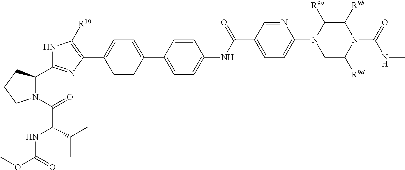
C1=CC(C2=CC=C(NC(C3=CC=C(N4CC([R9d])N(C(NC)=O)C([R9b])C4[R9a])N=C3)=O)C=C2)=CC=C1C1=C([R10])NC(C2N(C(C(NC(OC)=O)C(C)C)=O)CCC2)=N1
